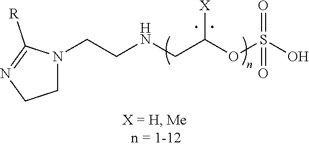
N1(CCNCC(OS(O)(=O)=O)[X])CCN=C1[R]
